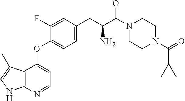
C1CN(C(C2CC2)=O)CCN1C(C(CC1=CC=C(OC2=CC=NC3=C2C(C)=CN3)C(F)=C1)N)=O
